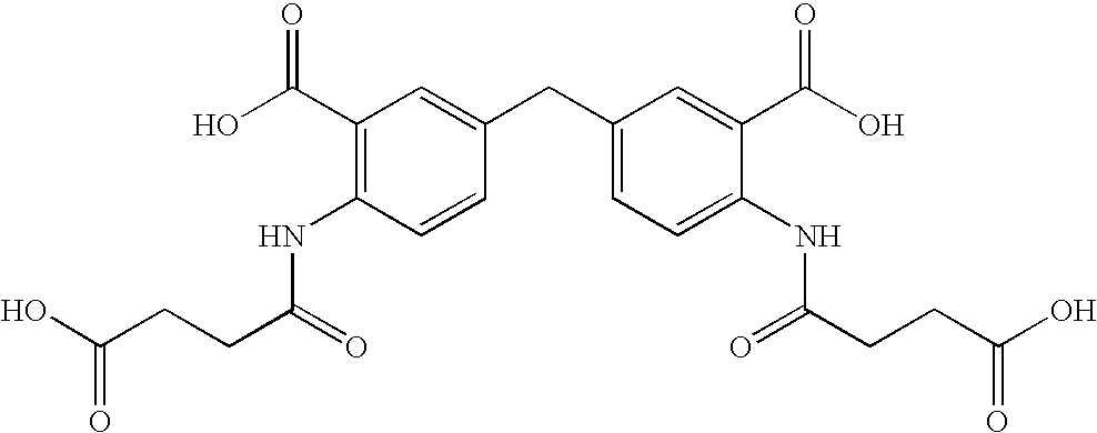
OC(CCC(=O)NC1=C(C(O)=O)C=C(CC2=CC=C(NC(CCC(O)=O)=O)C(C(O)=O)=C2)C=C1)=O
